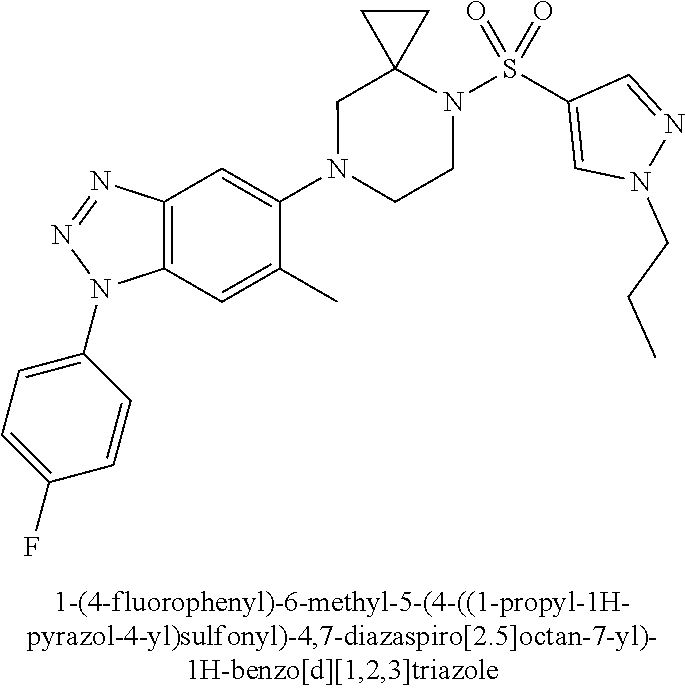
N1(C2=CC3=C(C=C2C)N(C2=CC=C(F)C=C2)N=N3)CCN(S(C2=CN(CCC)N=C2)(=O)=O)C2(C1)CC2
